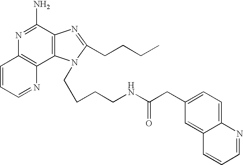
C12=C(N=CC=C1)C1=C(C(N)=N2)N=C(CCCC)N1CCCCNC(CC1=CC=C2C(=C1)C=CC=N2)=O
